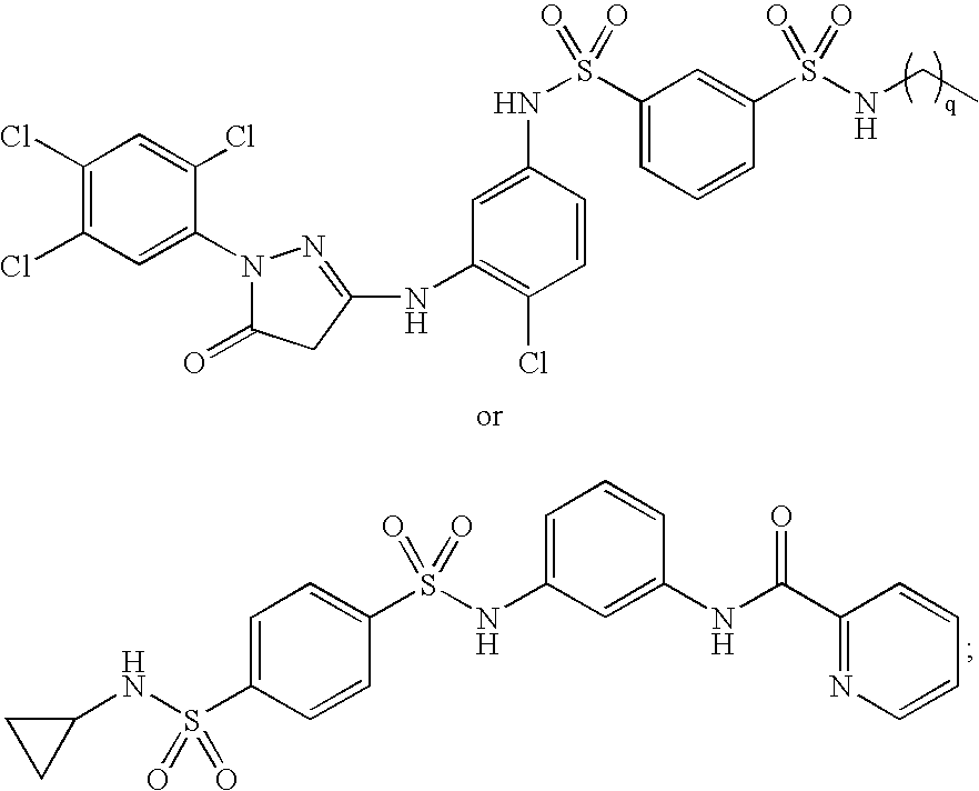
C1(Cl)=C(Cl)C=C(N2C(=O)CC(NC3=C(Cl)C=CC(NS(C4=CC=CC(S(NCC)(=O)=O)=C4)(=O)=O)=C3)=N2)C(Cl)=C1.C1CC1NS(C1=CC=C(S(NC2=CC=CC(NC(C3=NC=CC=C3)=O)=C2)(=O)=O)C=C1)(=O)=O
